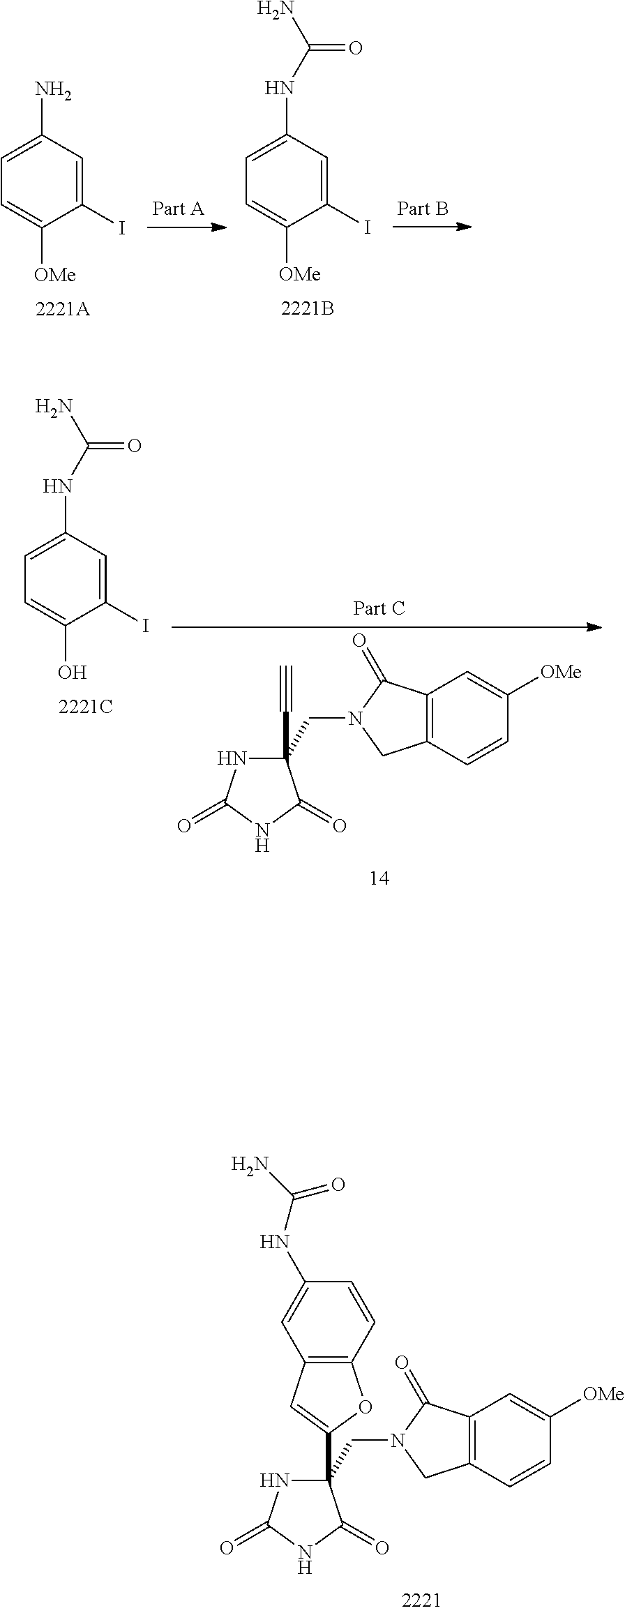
C1(C#C)(CN2CC3=C(C2=O)C=C([OMe])C=C3)NC(=O)NC1=O.C1(NC(N)=O)=CC=C(O)C(I)=C1.C1(N)=CC=C([OMe])C(I)=C1.C1(NC(N)=O)=CC=C([OMe])C(I)=C1.C1(C2=CC3=C(O2)C=CC(NC(N)=O)=C3)(CN2CC3=C(C2=O)C=C([OMe])C=C3)NC(=O)NC1=O
